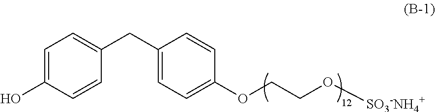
C1=C(O)C=CC(CC2=CC=C(OCCO[SO3-NH4+])C=C2)=C1
